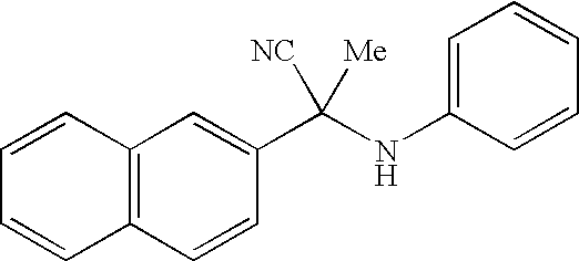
C12=C(C=CC(C(NC3=CC=CC=C3)([NC])[Me])=C1)C=CC=C2
